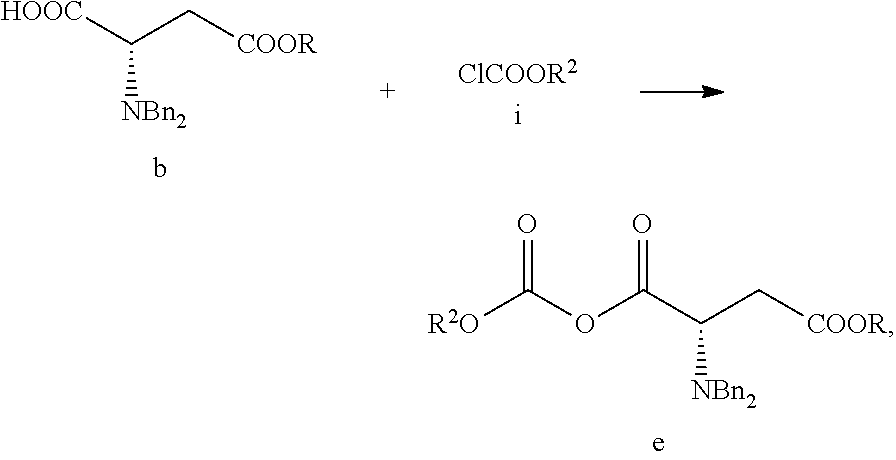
[R2O]C(OC(C(C[COOR])[NBn2])=O)=O.[HOOC]C(C[COOR])[NBn2]
